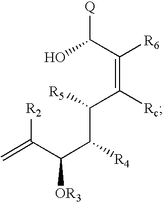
C=C(C(C([R4])C([R5])C([Rc])=C([R6])C(O)[Q])[OR3])[R2]
